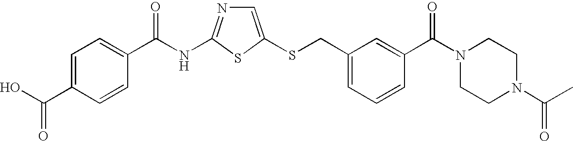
C1=C(SCC2=CC=CC(C(N3CCN(C(=O)C)CC3)=O)=C2)SC(NC(=O)C2=CC=C(C(O)=O)C=C2)=N1
